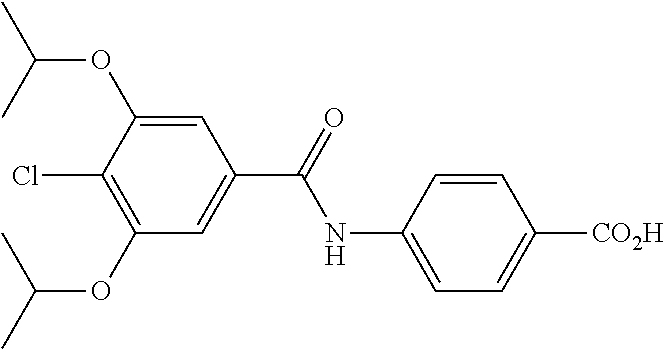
C1=C(NC(=O)C2=CC(OC(C)C)=C(Cl)C(OC(C)C)=C2)C=CC([CO2H])=C1
